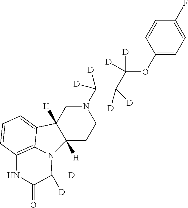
C12([H])CCN(C(C(C(OC3=CC=C(F)C=C3)([D])[D])([D])[D])([D])[D])CC1([H])C1=CC=CC3=C1N2C([D])([D])C(=O)N3
